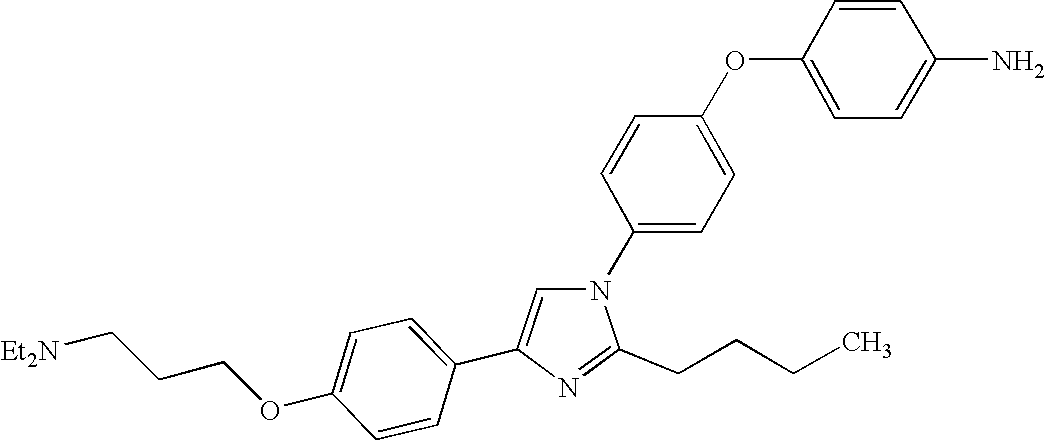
N1(C2=CC=C(OC3=CC=C(N)C=C3)C=C2)C=C(C2=CC=C(OCCC[Et2N])C=C2)N=C1CCCC
